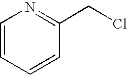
C1=CC=CC(CCl)=N1
